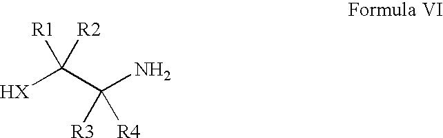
[HX]C(C(N)([R4])[R3])([R2])[R1]
